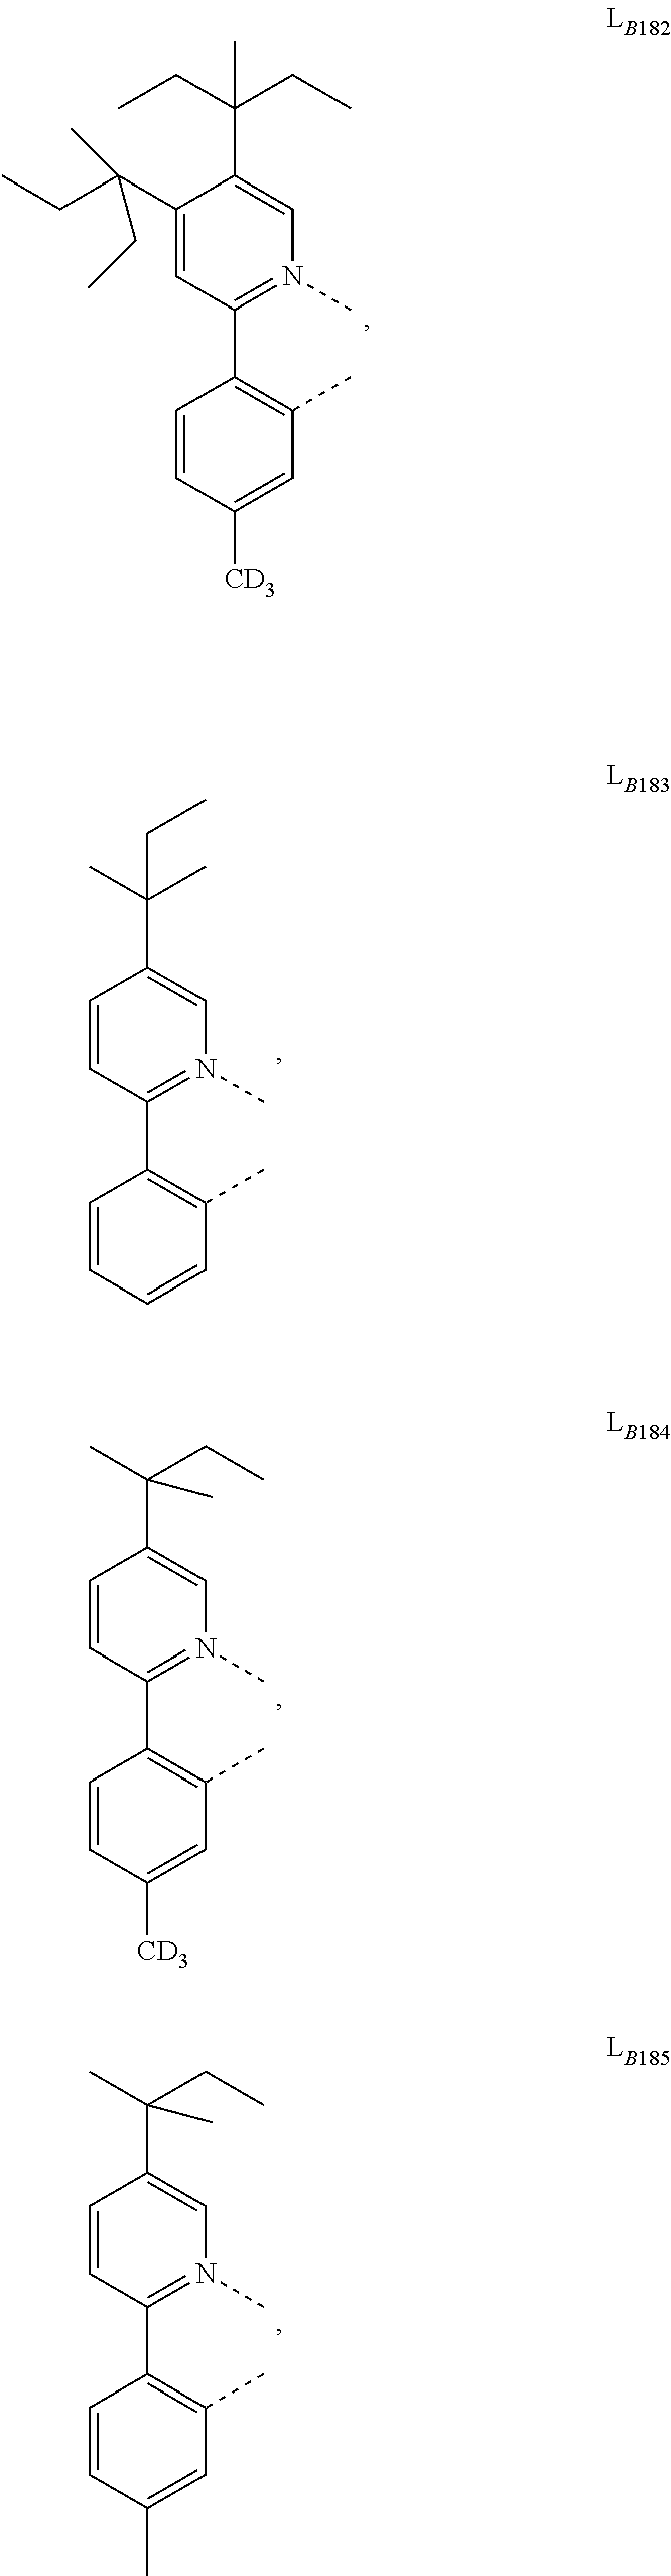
C1=CC([CD3])=CC(C)=C1C1=N(C)C=C(C(C)(CC)C)C=C1.C1=CC(C)=CC(C)=C1C1=N(C)C=C(C(C)(CC)C)C=C1.C1=CC=CC(C)=C1C1=N(C)C=C(C(C)(C)CC)C=C1.C1=CC([CD3])=CC(C)=C1C1=N(C)C=C(C(CC)(CC)C)C(C(CC)(C)CC)=C1
